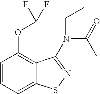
C1=CC=C2C(=C1OC(F)F)C(N(CC)C(=O)C)=NS2
